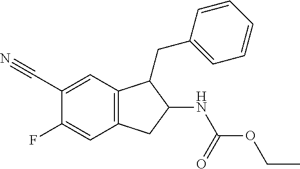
C(C1=CC2=C(C=C1F)CC(NC(OCC)=O)C2CC1=CC=CC=C1)#N
